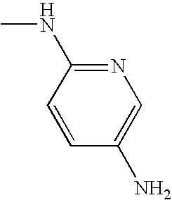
C1=CC(N)=CN=C1NC
